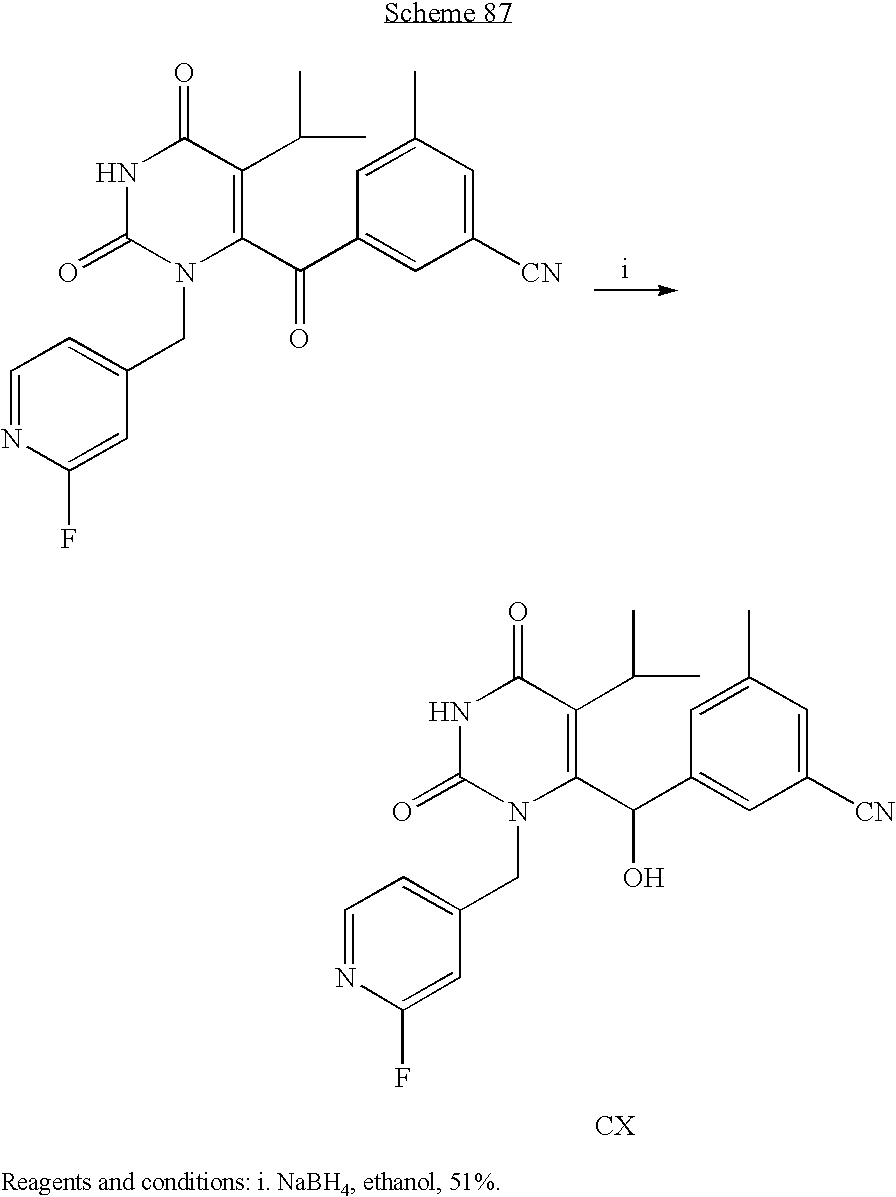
C1=C(C)C=C([CN])C=C1C(C1=C(C(C)C)C(=O)NC(=O)N1CC1=CC=NC(F)=C1)O.C1=C(C)C=C([CN])C=C1C(C1=C(C(C)C)C(=O)NC(=O)N1CC1=CC=NC(F)=C1)=O
